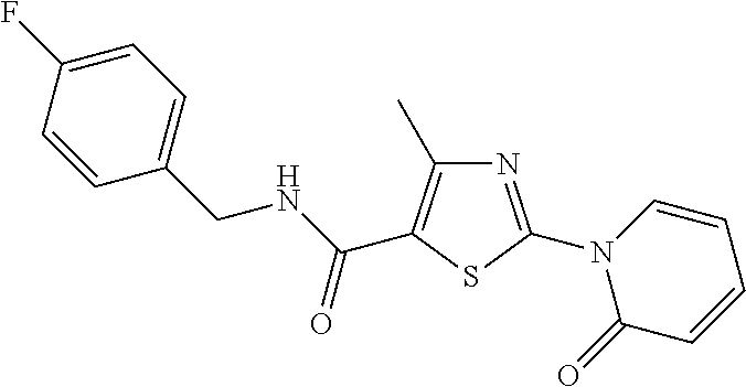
C1(CNC(=O)C2=C(C)N=C(N3C(=O)C=CC=C3)S2)=CC=C(F)C=C1
